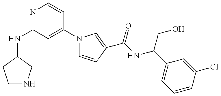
N(C1=NC=CC(N2C=CC(C(NC(C3=CC=CC(Cl)=C3)CO)=O)=C2)=C1)C1CNCC1
